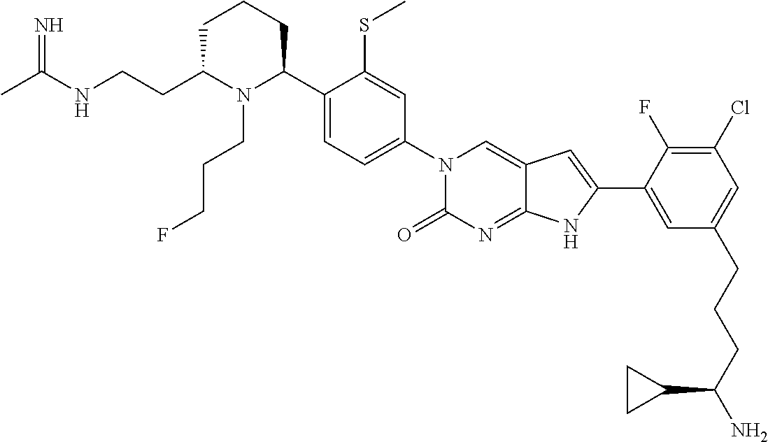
C1C(CCNC(C)=N)N(CCCF)C(C2=CC=C(N3C(=O)N=C4C(=C3)C=C(C3=CC(CCCC(N)C5CC5)=CC(Cl)=C3F)N4)C=C2SC)CC1
